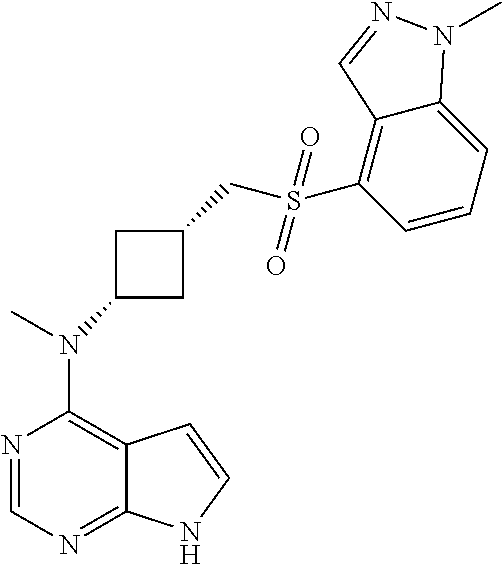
N1=CN=C2C(=C1N(C)C1CC(CS(C3=C4C(=CC=C3)N(C)N=C4)(=O)=O)C1)C=CN2
